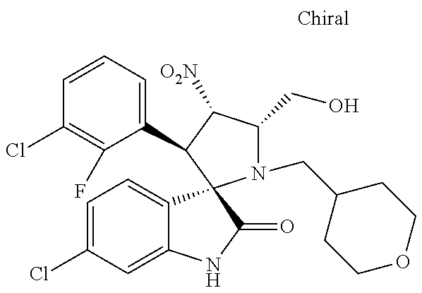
C1=CC=C(C2C([O2N])C(CO)N(CC3CCOCC3)C23C2=CC=C(Cl)C=C2NC3=O)C(F)=C1Cl
